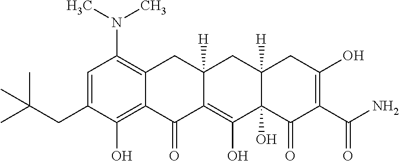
C(CC1=CC(N(C)C)=C2C(=C1O)C(=O)C1=C(O)C3(O)C([H])(CC1([H])C2)CC(O)=C(C(N)=O)C3=O)(C)(C)C
